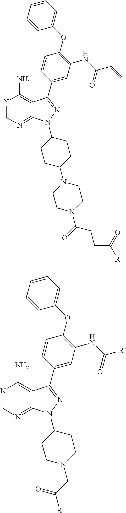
N1=CN=C2C(=C1N)C(C1=CC(NC(=O)C=C)=C(OC3=CC=CC=C3)C=C1)=NN2C1CCC(N2CCN(C(=O)CCC(=O)[R])CC2)CC1.N1=CN=C2C(=C1N)C(C1=CC(NC(=O)[R])=C(OC3=CC=CC=C3)C=C1)=NN2C1CCN(CC(=O)[R])CC1
